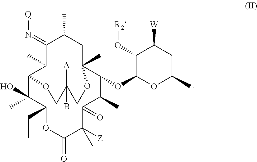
C1(O[R2])C(OC2C(C)C(=O)C([Z])(C)C(=O)OC(CC)C(C)(O)C3C(C)C(=N[Q])C(C)CC2(C)OCC(B)([A])CO3)OC(C)CC1[W]
